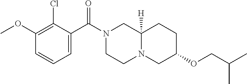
C1=CC=C(C(N2CCN3C([H])(C2)CCC(OCC(C)C)C3)=O)C(Cl)=C1OC
